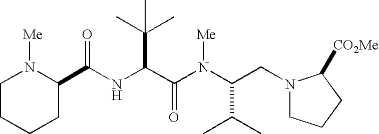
N(C(C(N(C(C(C)C)CN1CCCC1[CO2Me])[Me])=O)C(C)(C)C)C(=O)C1N([Me])CCCC1
